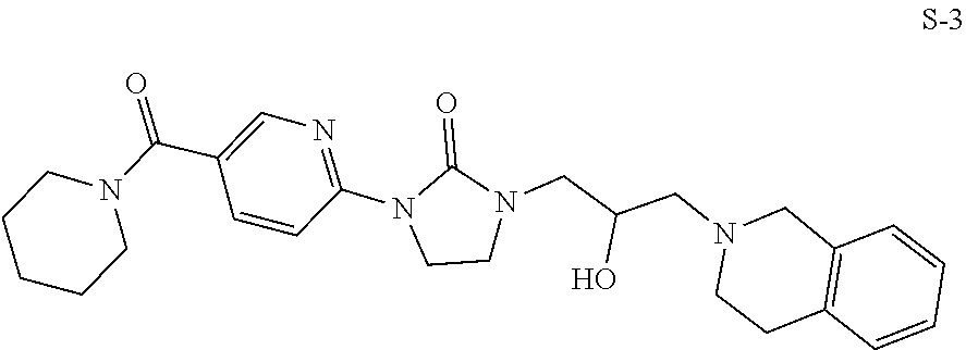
C1C2=C(CN(CC(CN3C(=O)N(C4=NC=C(C(N5CCCCC5)=O)C=C4)CC3)O)C1)C=CC=C2
